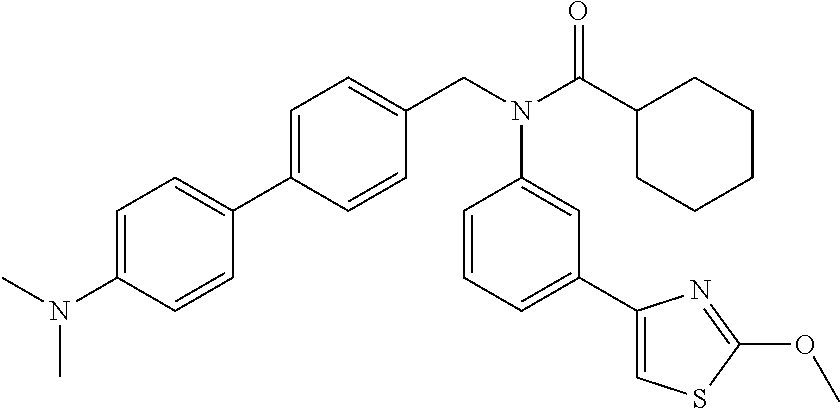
C1=C(C2=CC=C(N(C)C)C=C2)C=CC(CN(C(C2CCCCC2)=O)C2=CC(C3=CSC(OC)=N3)=CC=C2)=C1
